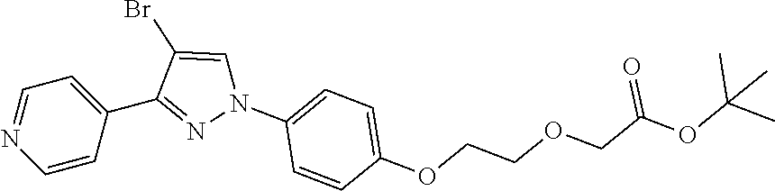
C1(C2=NN(C3=CC=C(OCCOCC(OC(C)(C)C)=O)C=C3)C=C2Br)=CC=NC=C1
